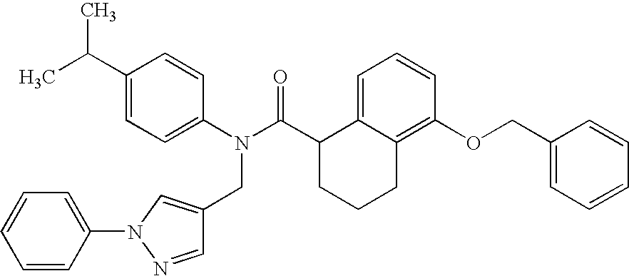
C1(C(C)C)=CC=C(N(C(C2CCCC3=C(OCC4=CC=CC=C4)C=CC=C23)=O)CC2=CN(C3=CC=CC=C3)N=C2)C=C1
